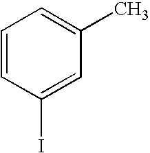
C1=CC(I)=CC(C)=C1
